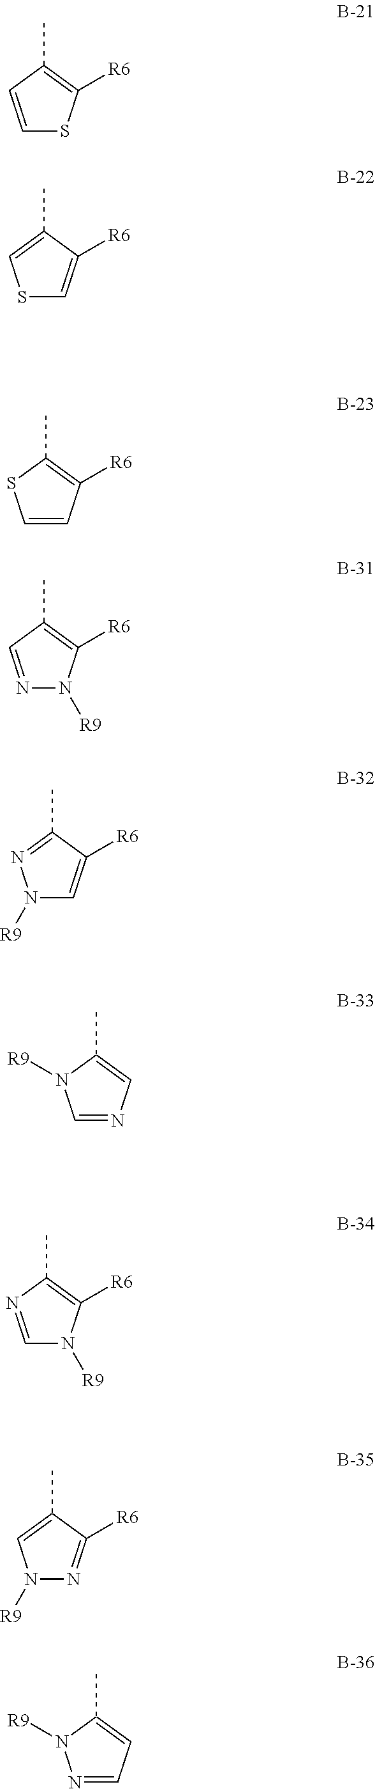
CC1=C([R6])SC=C1.CC1=CSC=C1[R6].CC1=C([R6])C=CS1.CC1=C([R6])N([R9])N=C1.CC1=NN([R9])C=C1[R6].CC1=CN=CN1[R9].CC1=C([R6])N([R9])C=N1.CC1=CN([R9])N=C1[R6].CC1=CC=NN1[R9]
